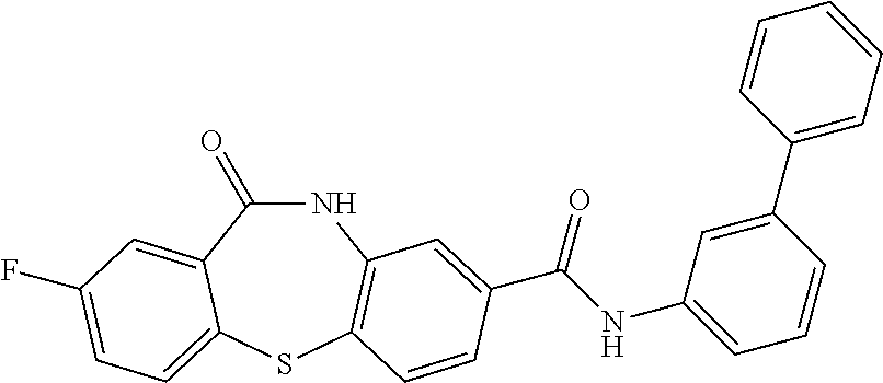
C1(=O)NC2=C(SC3=CC=C(F)C=C13)C=CC(C(NC1=CC=CC(C3=CC=CC=C3)=C1)=O)=C2
